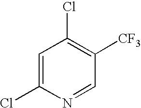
C1=C(Cl)N=CC([CF3])=C1Cl
